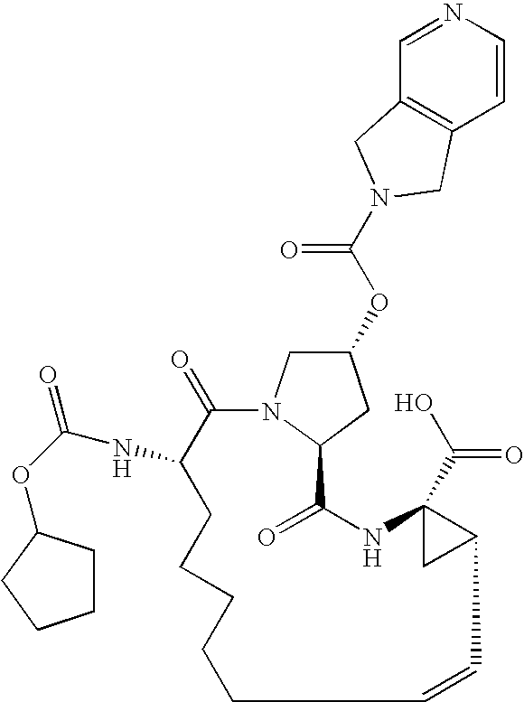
C1=CN=CC2=C1CN(C(OC1CN3C(C1)C(=O)NC1(C(O)=O)CC1C=CCCCCCC(NC(OC1CCCC1)=O)C3=O)=O)C2
